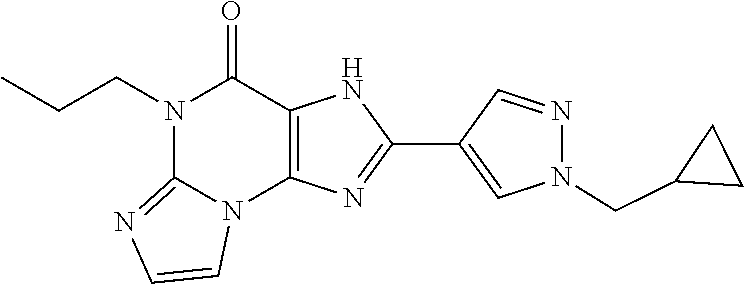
N1(CCC)C2=NC=CN2C2=C(C1=O)NC(C1=CN(CC3CC3)N=C1)=N2
